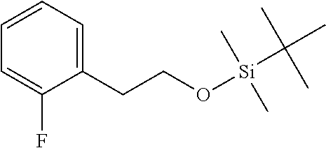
C1=CC=C(F)C(CCO[Si](C(C)(C)C)(C)C)=C1
